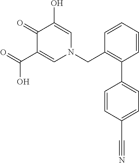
C1(=O)C(C(=O)O)=CN(CC2=C(C3=CC=C(C#N)C=C3)C=CC=C2)C=C1O
